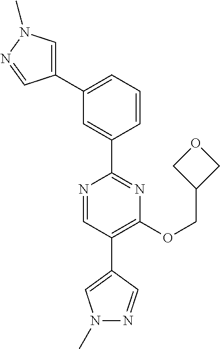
N1=C(C2=CC(C3=CN(C)N=C3)=CC=C2)N=CC(C2=CN(C)N=C2)=C1OCC1COC1
